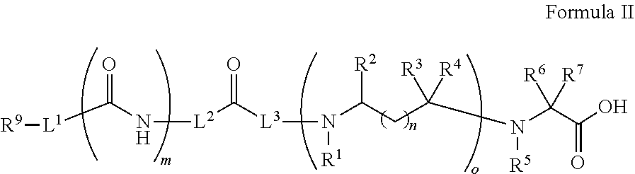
O=C(N[L2]C([L3]N([R1])C(CC(N([R5])C(C(O)=O)([R6])[R7])([R4])[R3])[R2])=O)[L1][R9]
